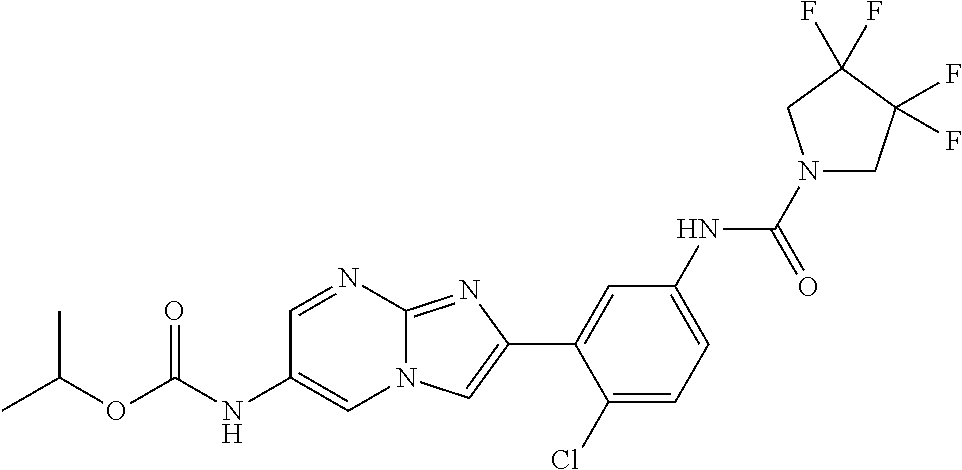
C1=NC2=NC(C3=CC(NC(N4CC(F)(F)C(F)(F)C4)=O)=CC=C3Cl)=CN2C=C1NC(OC(C)C)=O
